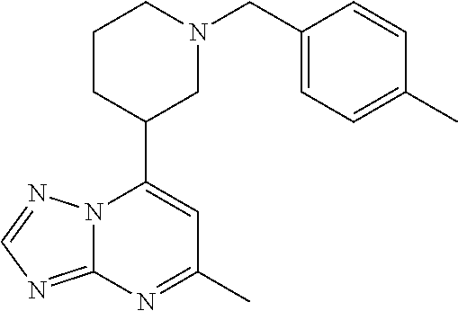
N12C(=NC=N1)N=C(C)C=C2C1CN(CC2=CC=C(C)C=C2)CCC1
